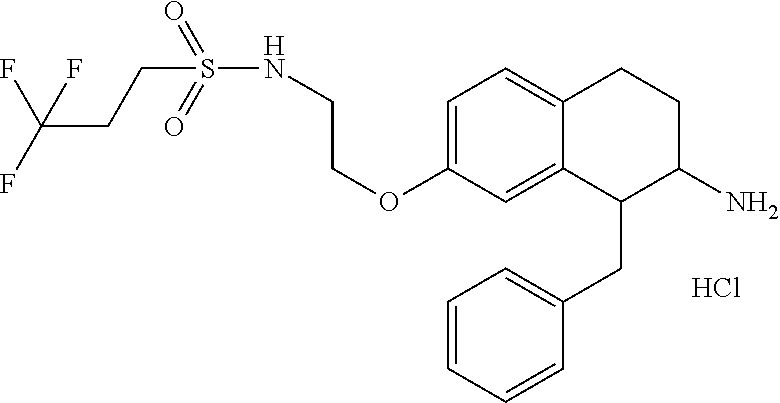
C1=C(OCCNS(=O)(=O)CCC(F)(F)F)C=C2C(=C1)CCC(N)C2CC1=CC=CC=C1.Cl
